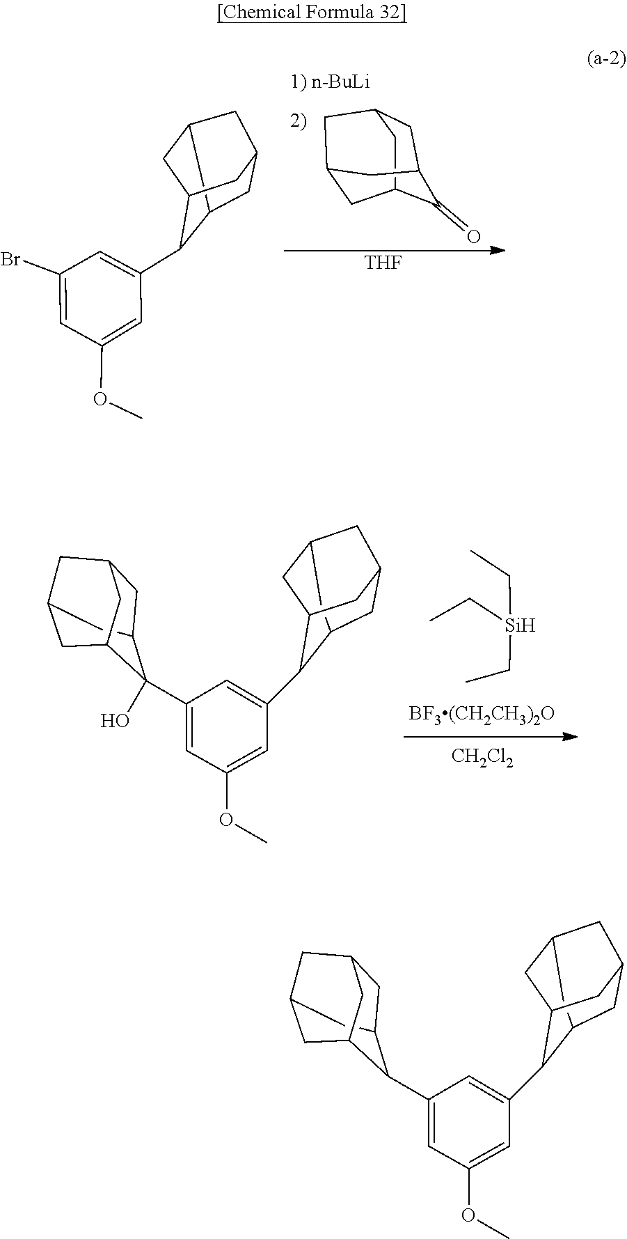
C1C2C(=O)C3CC(CC1C3)C2.C1(Br)=CC(OC)=CC(C2C3C4CC2CC(C4)C3)=C1.[THF].[Si](CC)(CC)CC.O(C1=CC(C2C3CC(C)CC(CC2C)C3)=CC(C2(O)C3CC(C)CC(CC2C)C3)=C1)C.[CH2Cl2].O(C1=CC(C2C3CC(C)CC(CC2C)C3)=CC(C2C3CC(C)CC(CC2C)C3)=C1)C
